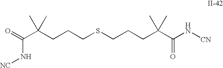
C(C(CCCSCCCC(C)(C)C(N[CN])=O)(C)C)(=O)N[NC]
